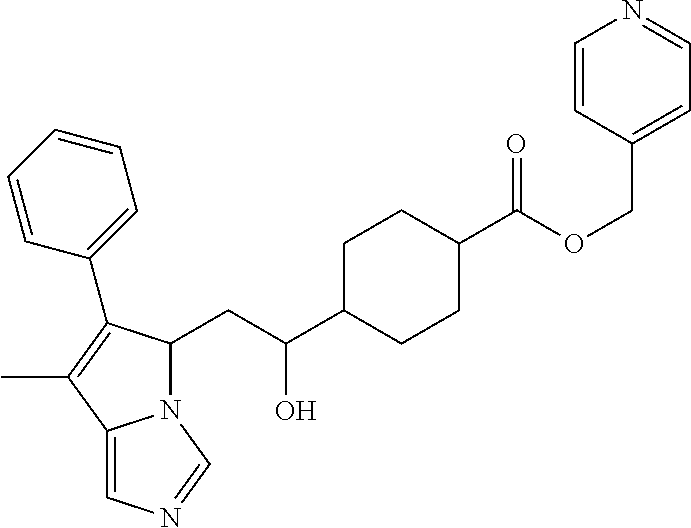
N12C(CC(C3CCC(C(OCC4=CC=NC=C4)=O)CC3)O)C(C3=CC=CC=C3)=C(C)C1=CN=C2
